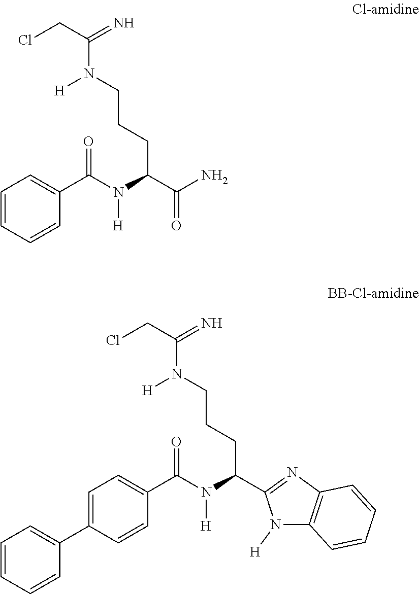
N([H])(C(C(=O)N)CCCN(C(CCl)=N)[H])C(C1=CC=CC=C1)=O.N([H])(C(C1=CC=C(C2=CC=CC=C2)C=C1)=O)C(C1=NC2=C(C=CC=C2)N1[H])CCCN(C(CCl)=N)[H]
